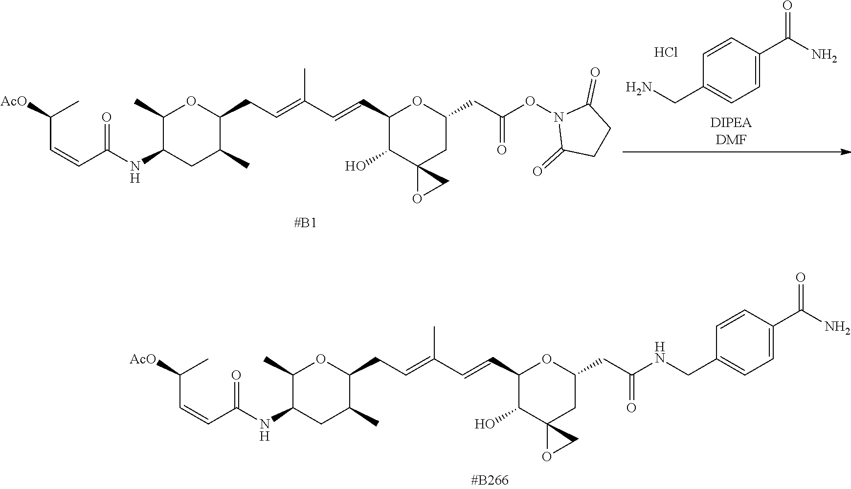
C1(C)C(NC(C=CC([AcO])C)=O)CC(C)C(CC=C(C=CC2C(O)C3(CC(CC(NCC4=CC=C(C(=O)N)C=C4)=O)O2)OC3)C)O1.C1(C)C(NC(C=CC([AcO])C)=O)CC(C)C(CC=C(C=CC2C(O)C3(CC(CC(ON4C(=O)CCC4=O)=O)O2)OC3)C)O1.C1=CC(C(=O)N)=CC=C1CN.Cl
